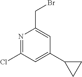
N1=C(Cl)C=C(C2CC2)C=C1CBr
